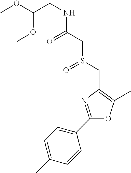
O(C(CNC(CS(CC1=C(C)OC(C2=CC=C(C)C=C2)=N1)=O)=O)OC)C
